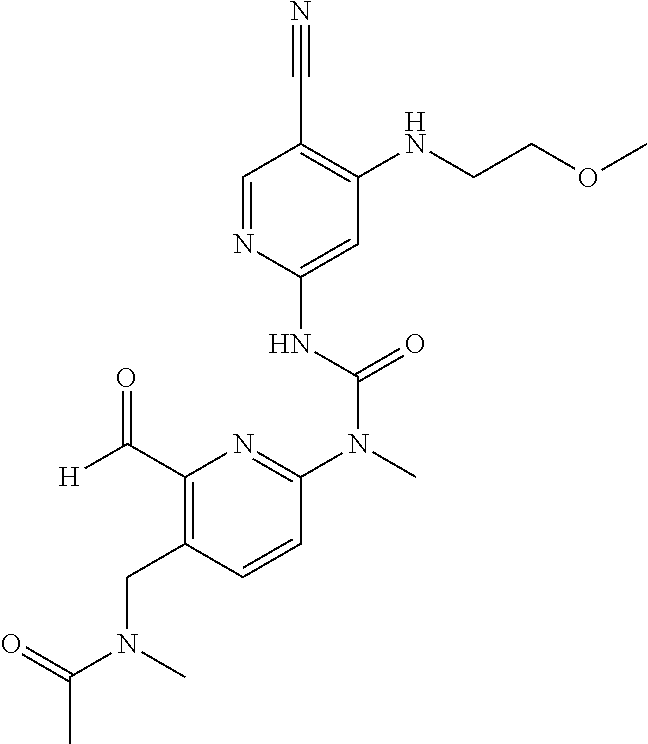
C1=NC(NC(N(C)C2=NC(C([H])=O)=C(CN(C(=O)C)C)C=C2)=O)=CC(NCCOC)=C1C#N
